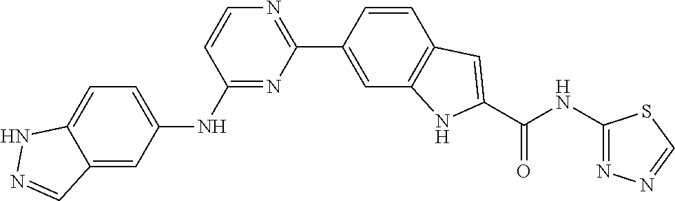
C1(C2=CC3=C(C=C2)C=C(C(NC2=NN=CS2)=O)N3)=NC=CC(NC2=CC=C3C(=C2)C=NN3)=N1
